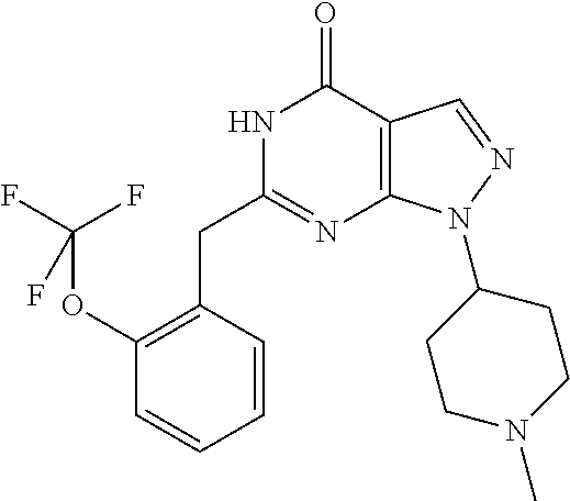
N1C(CC2=C(OC(F)(F)F)C=CC=C2)=NC2=C(C1=O)C=NN2C1CCN(C)CC1
